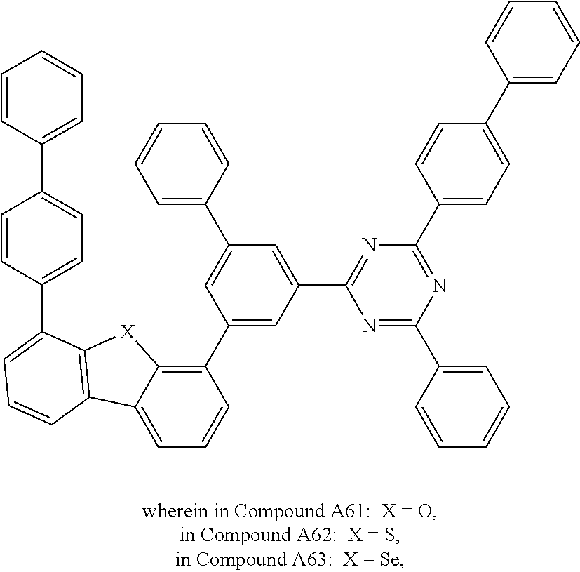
C1=C2C(=C(C3=CC(C4=NC(C5=CC=C(C6=CC=CC=C6)C=C5)=NC(C5=CC=CC=C5)=N4)=CC(C4=CC=CC=C4)=C3)C=C1)[X]C1=C2C=CC=C1C1=CC=C(C2=CC=CC=C2)C=C1
